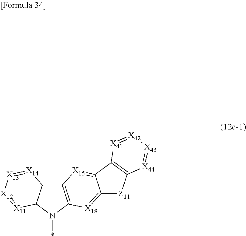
C12=C(N(*)C3C1[X14]=[X13][X12]=[X11]3)[X18]=C1C(=[X15]2)C2=C([Z11]1)[X44]=[X43][X42]=[X41]2
